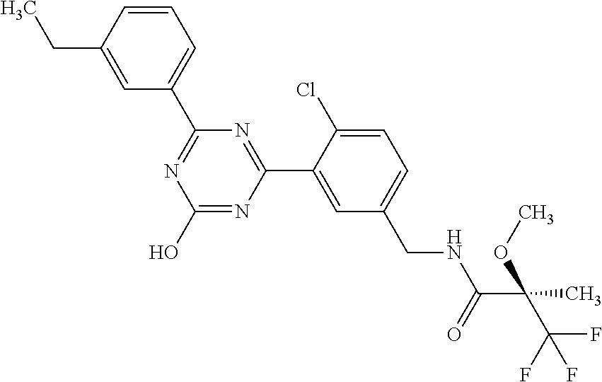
C1(C2=NC(O)=NC(C3=CC(CNC(C(C(F)(F)F)(C)OC)=O)=CC=C3Cl)=N2)=CC=CC(CC)=C1
